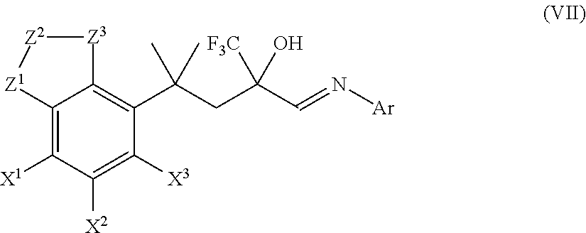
C12=C([X1])C([X2])=C([X3])C(C(CC(C=N[Ar])([F3C])O)(C)C)=C1[Z3][Z2][Z1]2
